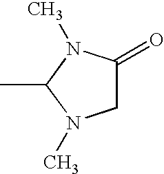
CC1N(C)CC(=O)N1C
